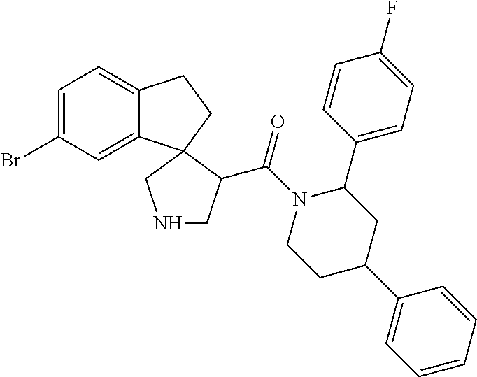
C1=C(Br)C=C2C(=C1)CCC21C(C(=O)N2CCC(C3=CC=CC=C3)CC2C2=CC=C(F)C=C2)CNC1
